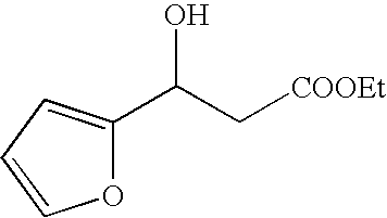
O1C(C(O)C[COOEt])=CC=C1
